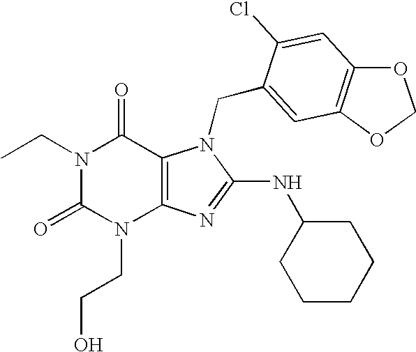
N1(CC)C(=O)N(CCO)C2=C(C1=O)N(CC1=CC3=C(OCO3)C=C1Cl)C(NC1CCCCC1)=N2
